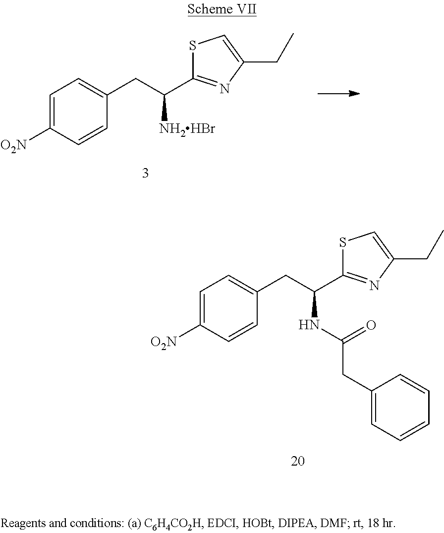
S1C(C(CC2=CC=C([O2N])C=C2)[NH2HBr])=NC(CC)=C1.S1C(C(CC2=CC=C([O2N])C=C2)NC(CC2=CC=CC=C2)=O)=NC(CC)=C1
